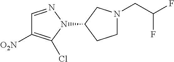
C1(N2N=CC([O2N])=C2Cl)CCN(CC(F)F)C1
